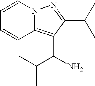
C1=CC2=C(C(N)C(C)C)C(C(C)C)=NN2C=C1
